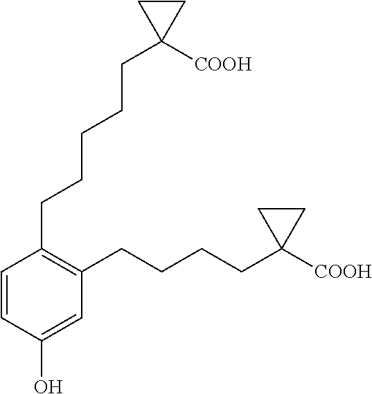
C1=CC(O)=CC(CCCCC2([COOH])CC2)=C1CCCCCC1([COOH])CC1
